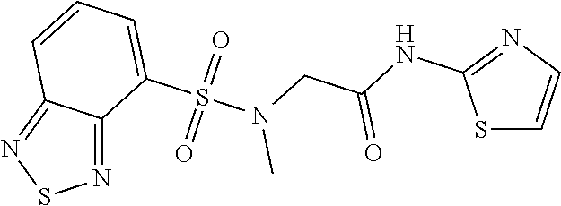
N1=C2C(=NS1)C=CC=C2S(N(CC(NC1=NC=CS1)=O)C)(=O)=O
